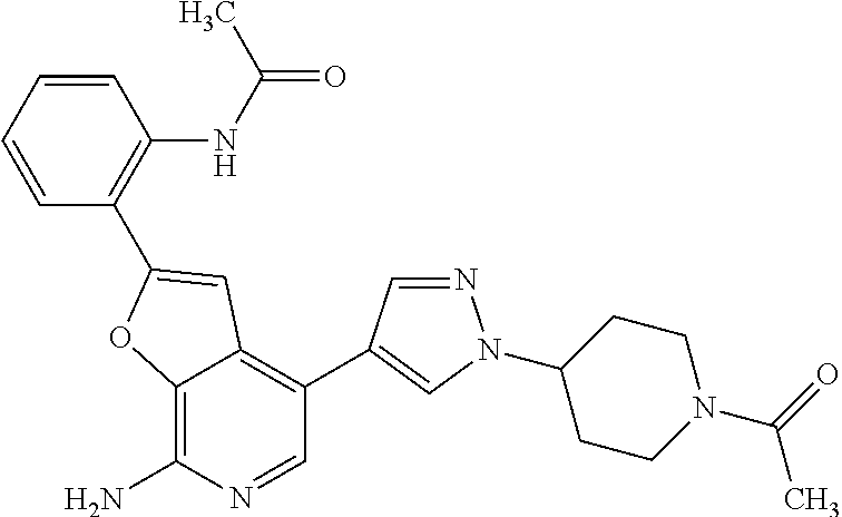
C12=C(N)N=CC(C3=CN(C4CCN(C(=O)C)CC4)N=C3)=C1C=C(C1=C(NC(=O)C)C=CC=C1)O2
